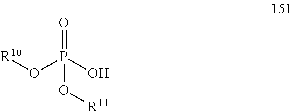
P(O[R11])(=O)(O)O[R10]
